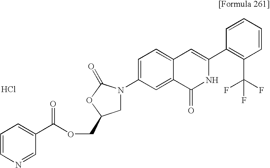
C1=CC=CC(C2=CC3=CC=C(N4CC(COC(C5=CC=CN=C5)=O)OC4=O)C=C3C(=O)N2)=C1C(F)(F)F.Cl
